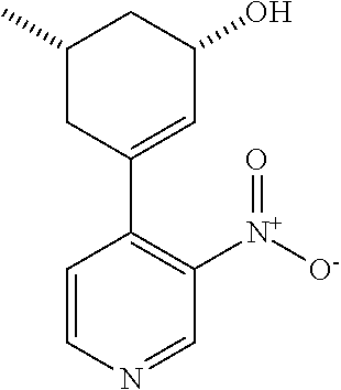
C1(C)CC(C2=C([N+]([O-])=O)C=NC=C2)=CC(O)C1
